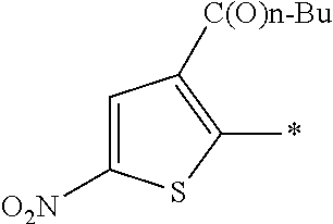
C1([O2N])=CC([C(O)n-Bu])=C(*)S1
